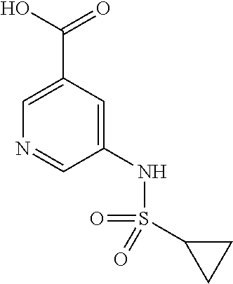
C1=C(NS(=O)(=O)C2CC2)C=NC=C1C(O)=O
